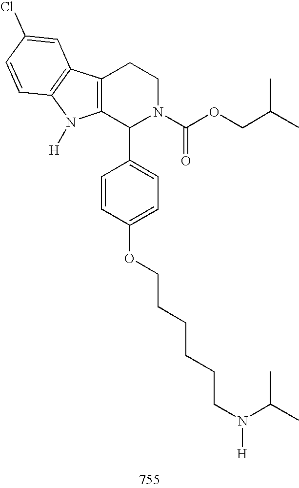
C12=C(C(C3=CC=C(OCCCCCCN([H])C(C)C)C=C3)N(C(OCC(C)C)=O)CC1)N([H])C1=C2C=C(Cl)C=C1
